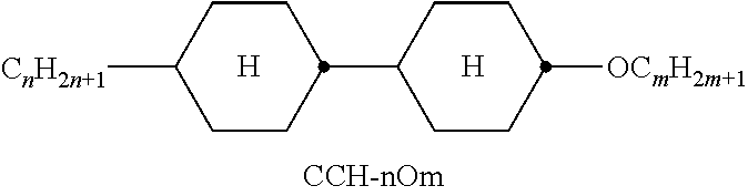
[H].[H].C1CC(C2CCC([OCmH2m+1])CC2)CCC1[CnH2n+1]
